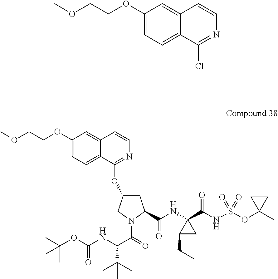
C12=CC=C(OCCOC)C=C1C=CN=C2OC1CC(C(NC2(C(NS(=O)(=O)OC3(C)CC3)=O)C(CC)C2)=O)N(C(=O)C(NC(OC(C)(C)C)=O)C(C)(C)C)C1.C1(OCCOC)=CC=C2C(=C1)C=CN=C2Cl
